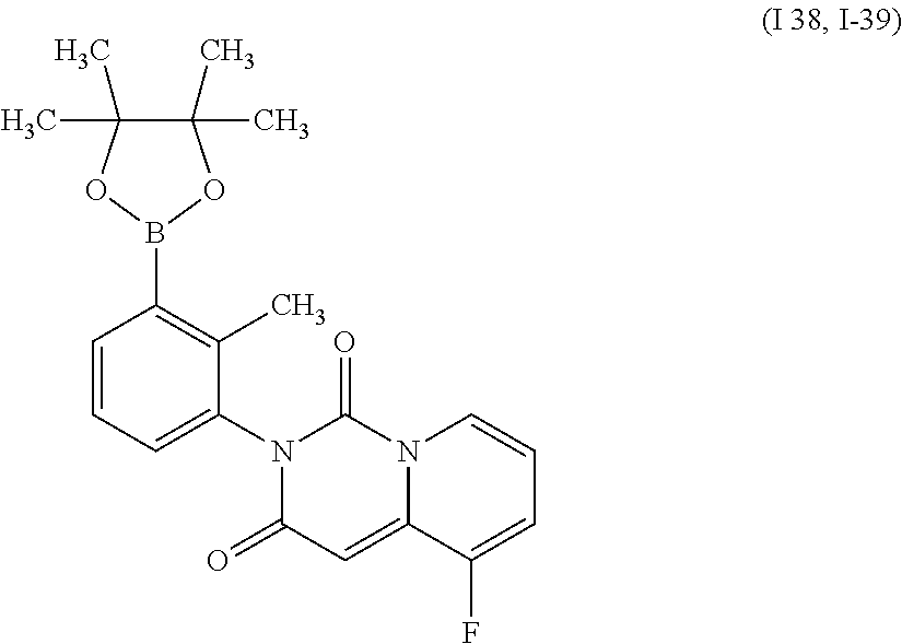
N12C(=CC(=O)N(C3=CC=CC(B4OC(C)(C)C(C)(C)O4)=C3C)C1=O)C(F)=CC=C2
